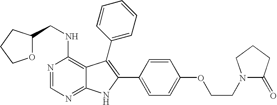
N1=CN=C2C(=C1NCC1OCCC1)C(C1=CC=CC=C1)=C(C1=CC=C(OCCN3C(=O)CCC3)C=C1)N2
